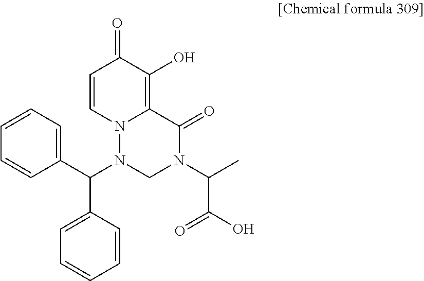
C1(C(N2CN(C(C(O)=O)C)C(=O)C3=C(O)C(=O)C=CN23)C2=CC=CC=C2)=CC=CC=C1
